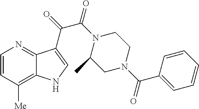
C1=CC([Me])=C2C(=N1)C(C(=O)C(N1C(C)CN(C(=O)C3=CC=CC=C3)CC1)=O)=CN2
